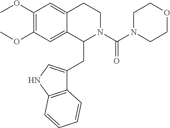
COC1=C(OC)C=C2C(=C1)C(CC1=CNC3=C1C=CC=C3)N(C(N1CCOCC1)=O)CC2
